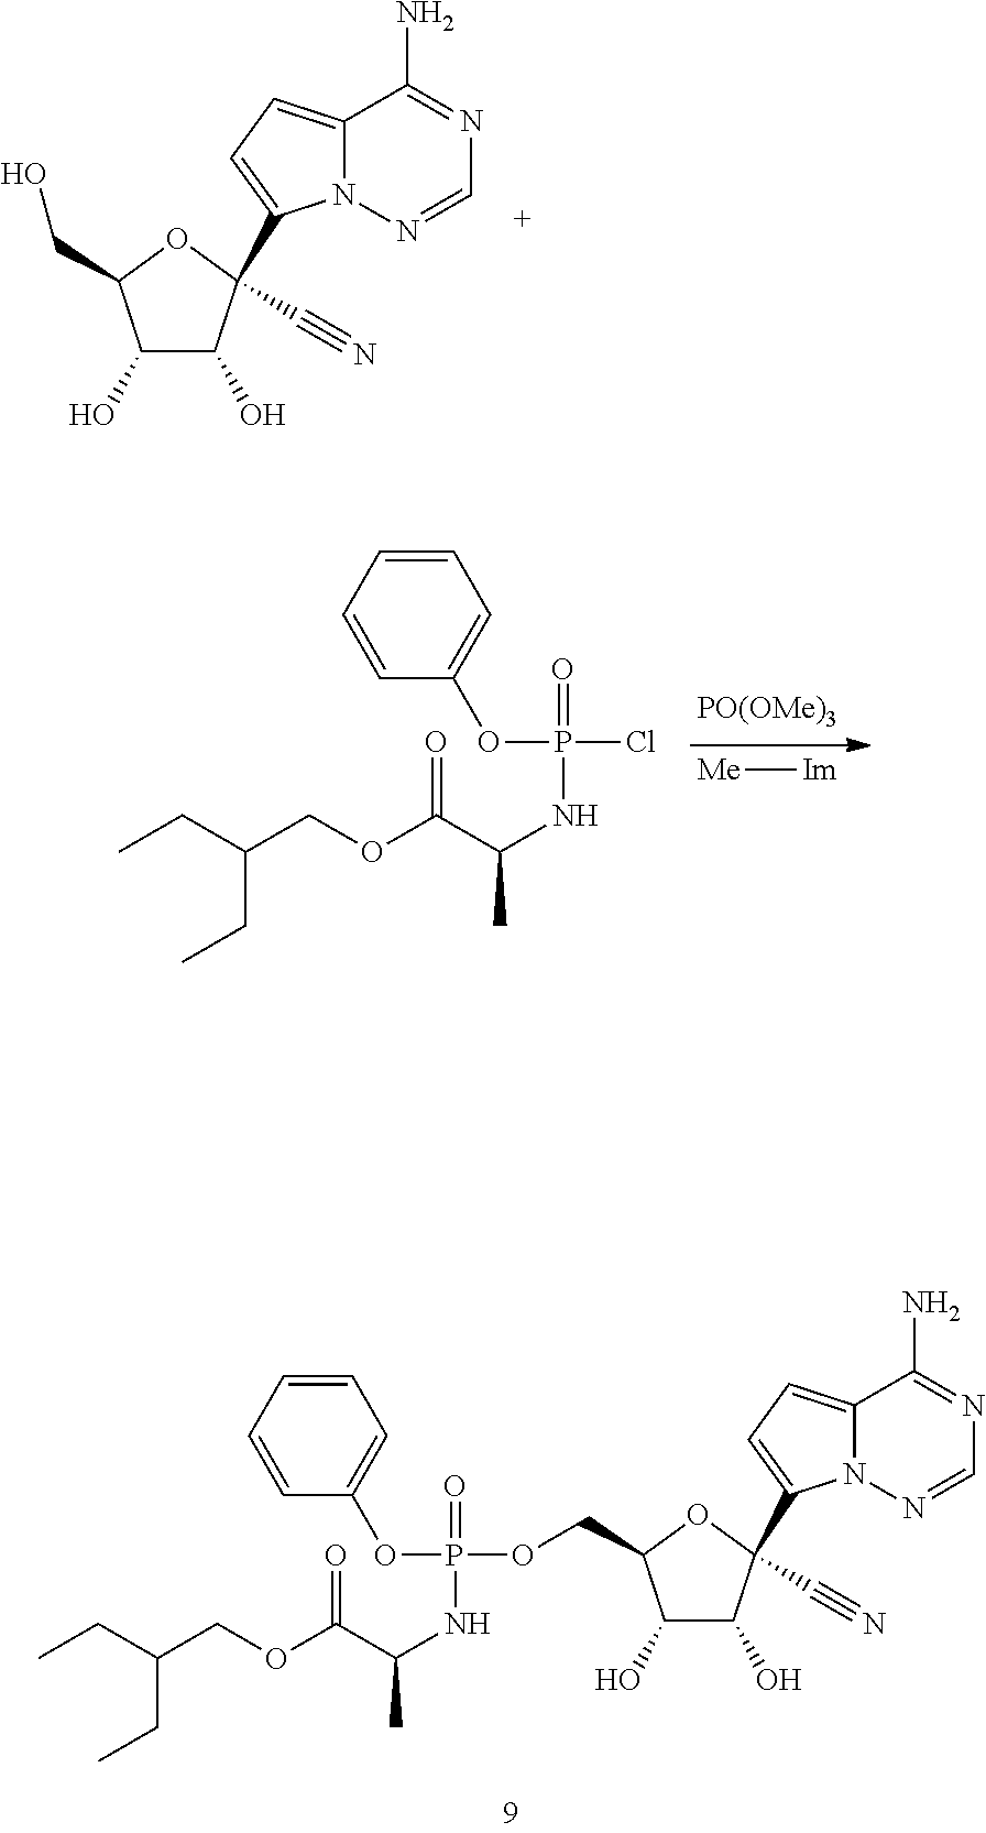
C12=CC=C(C3(C#N)C(O)C(O)C(CO)O3)N1N=CN=C2N.[PO(OMe)3].[Me][Im].C1=CC=CC(OP(=O)(NC(C(OCC(CC)CC)=O)C)Cl)=C1.C1=CC=CC(OP(=O)(NC(C(OCC(CC)CC)=O)C)OCC2C(O)C(O)C(C3=CC=C4N3N=CN=C4N)(C#N)O2)=C1
